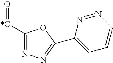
C1([*C]=O)=NN=C(C2=CC=CN=N2)O1
